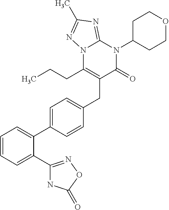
C1=CC=C(C2=NOC(=O)N2)C(C2=CC=C(CC3=C(CCC)N4C(=NC(C)=N4)N(C4CCOCC4)C3=O)C=C2)=C1
